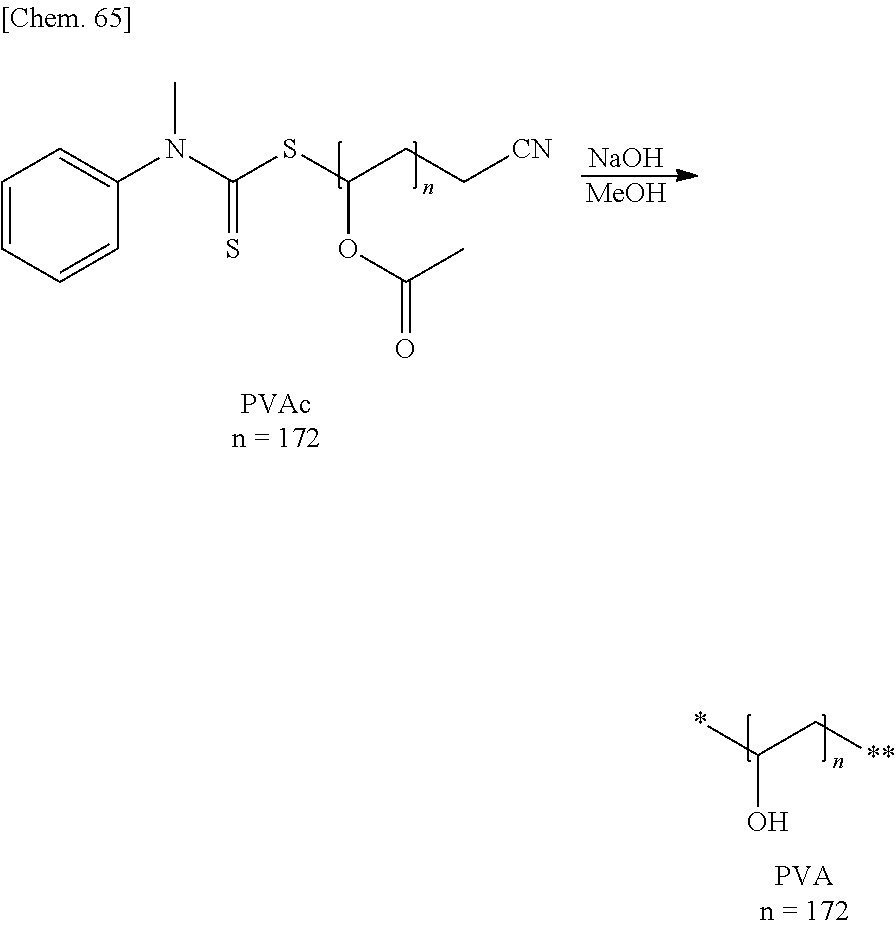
*C(C[**])O.C1=CC=CC(N(C(SC(CC[CN])OC(=O)C)=S)C)=C1.[NaOH].[MeOH]
